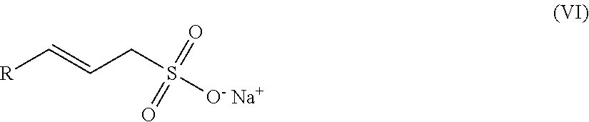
[R]C=CCS([O- Na+])(=O)=O
